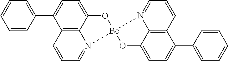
C12=C3C=CC=N1[Be]1(OC2=CC=C3C2=CC=CC=C2)OC2=CC=C(C3=CC=CC=C3)C3=C2N1=CC=C3
